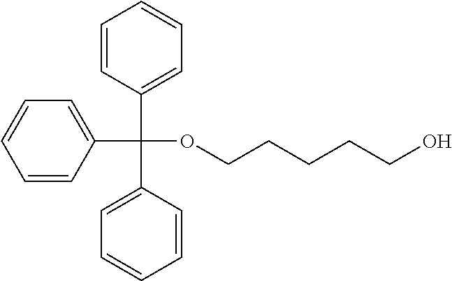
C1=CC(C(C2=CC=CC=C2)(C2=CC=CC=C2)OCCCCCO)=CC=C1
